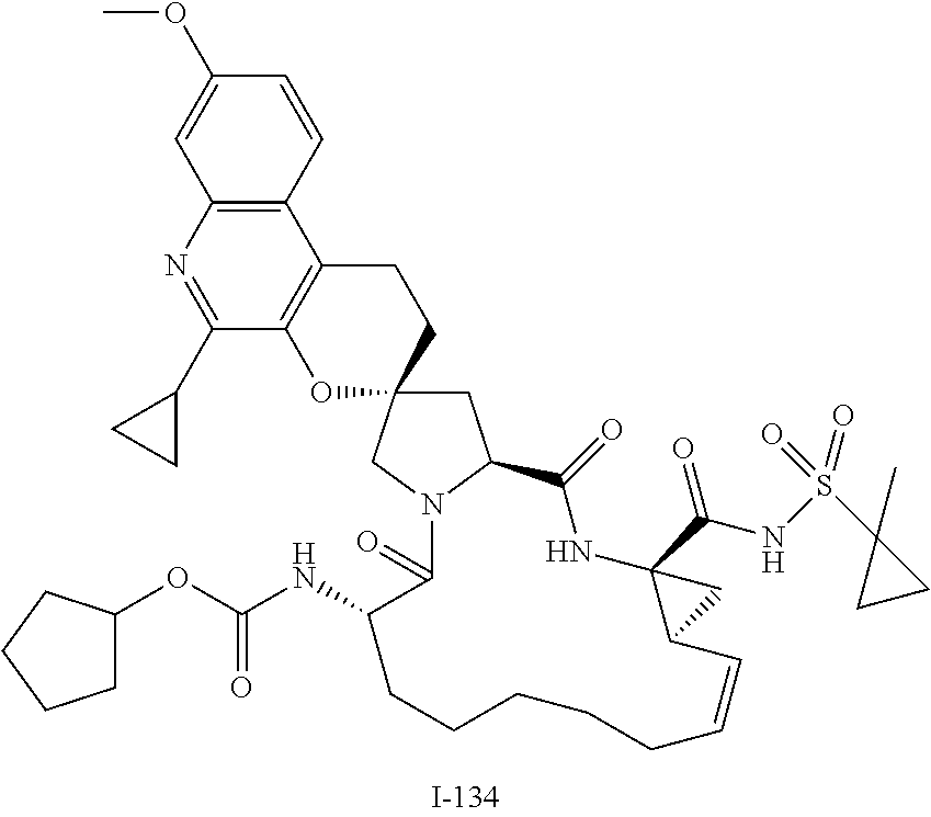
C1(OC)=CC2=C(C=C1)C1=C(C(C3CC3)=N2)OC2(CC1)CC1N(C2)C(=O)C(NC(OC2CCCC2)=O)CCCCCC=CC2C(C(=O)NS(=O)(C3(C)CC3)=O)(NC1=O)C2
